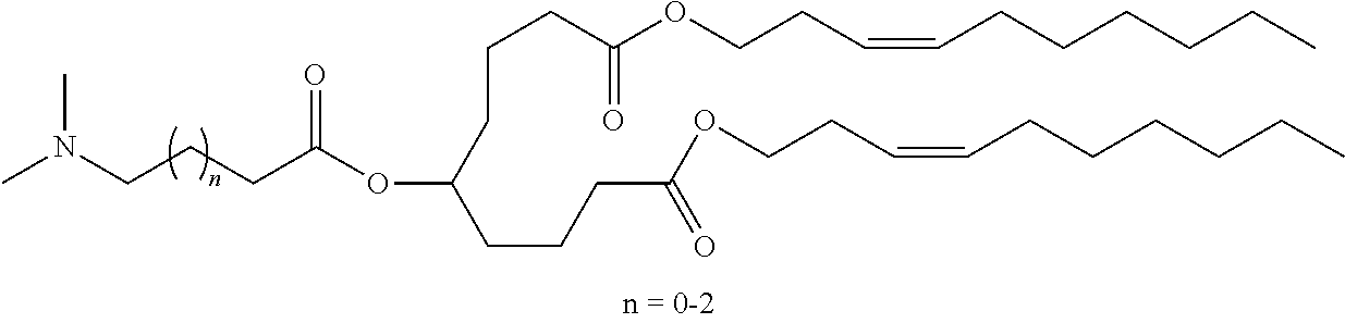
C(CC(OC(CCCC(OCCC=CCCCCCC)=O)CCCC(OCCC=CCCCCCC)=O)=O)CN(C)C
